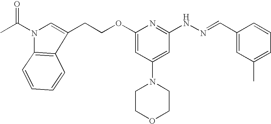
C1(CCOC2=CC(N3CCOCC3)=CC(NN=CC3=CC(C)=CC=C3)=N2)=CN(C(C)=O)C2=C1C=CC=C2
